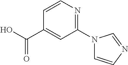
OC(C1=CC(N2C=CN=C2)=NC=C1)=O
